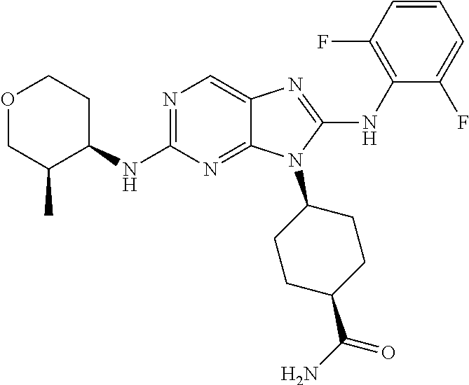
N1=C(NC2CCOCC2C)N=C2C(=C1)N=C(NC1=C(F)C=CC=C1F)N2C1CCC(C(N)=O)CC1
